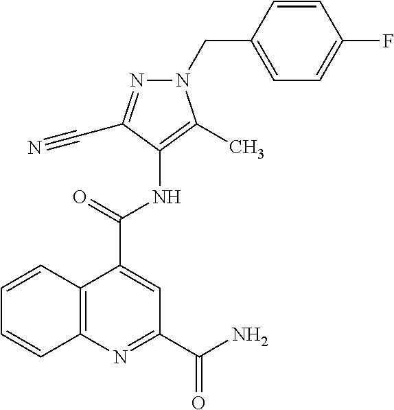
C1(CN2N=C(C#N)C(NC(C3=CC(C(N)=O)=NC4=C3C=CC=C4)=O)=C2C)=CC=C(F)C=C1
